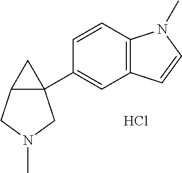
C1(C23C(CN(C)C2)C3)=CC2=C(C=C1)N(C)C=C2.Cl
